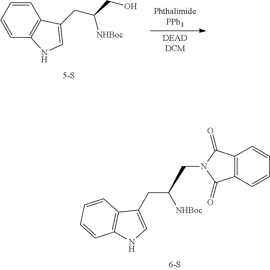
[PhthalimidePPh3].[DEADDCM].C1=CC=CC2=C1C(CC(CO)[NHBoc])=CN2.C(C(CN1C(=O)C2=C(C1=O)C=CC=C2)[NHBoc])C1=CNC2=C1C=CC=C2
